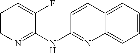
C1=CN=C(NC2=NC3=CC=CC=C3C=C2)C(F)=C1
